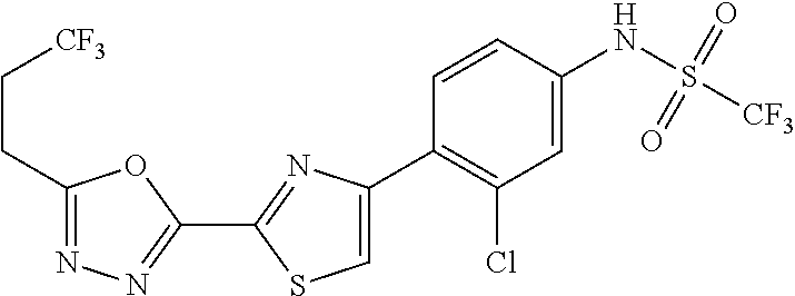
C1(C2=NC(C3=C(Cl)C=C(NS([CF3])(=O)=O)C=C3)=CS2)=NN=C(CC[CF3])O1
